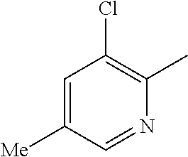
C1=C([Me])C=NC(C)=C1Cl
